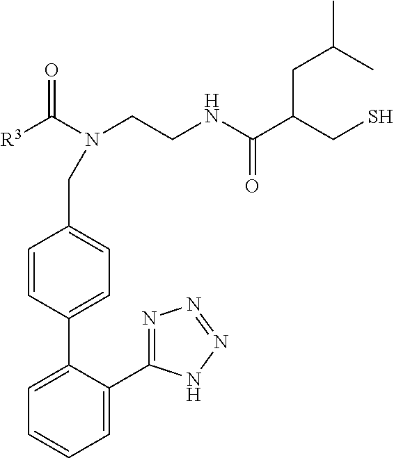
O=C(N(CCNC(C(CS)CC(C)C)=O)CC1=CC=C(C2=CC=CC=C2C2=NN=NN2)C=C1)[R3]
